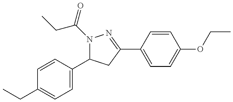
N1(C(=O)CC)C(C2=CC=C(CC)C=C2)CC(C2=CC=C(OCC)C=C2)=N1
